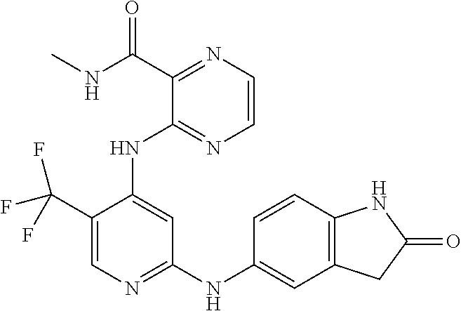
C1(C(F)(F)F)=CN=C(NC2=CC3=C(C=C2)NC(=O)C3)C=C1NC1=NC=CN=C1C(=O)NC
